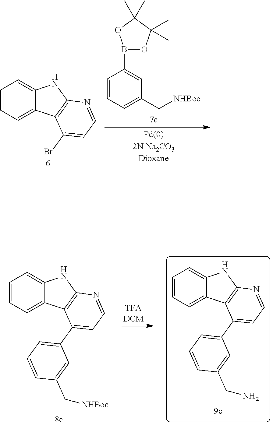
C1=CC=C(C[NHBoc])C=C1B1OC(C)(C)C(C)(C)O1.C1=CC=C2C(=C1)NC1=C2C(Br)=CC=N1.C1=CC=C2C(=C1)NC1=C2C(C2=CC=CC(C[NHBoc])=C2)=CC=N1.C1=CC=C2C(=C1)NC1=C2C(C2=CC=CC(CN)=C2)=CC=N1
